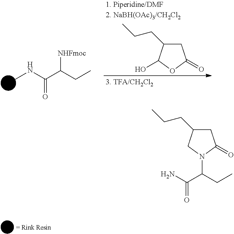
CNC(C(CC)[NHFmoc])=O.C1(CCC)CC(=O)OC1O.C1(CCC)CC(=O)N(C(CC)C(N)=O)C1
